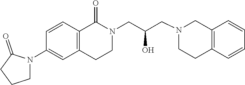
C1=CC=CC2=C1CN(CC(CN1C(=O)C3=C(C=C(N4C(=O)CCC4)C=C3)CC1)O)CC2
